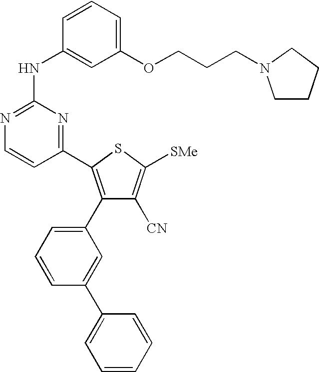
C1=CC(NC2=NC=CC(C3=C(C4=CC=CC(C5=CC=CC=C5)=C4)C([CN])=C([SMe])S3)=N2)=CC(OCCCN2CCCC2)=C1
